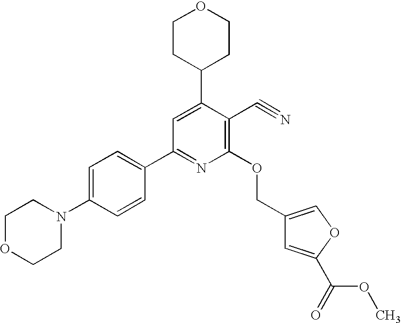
C1=C(N2CCOCC2)C=CC(C2=NC(OCC3=COC(C(=O)OC)=C3)=C(C#N)C(C3CCOCC3)=C2)=C1
